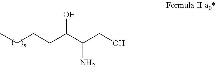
OC(C(CO)N)CCCC
